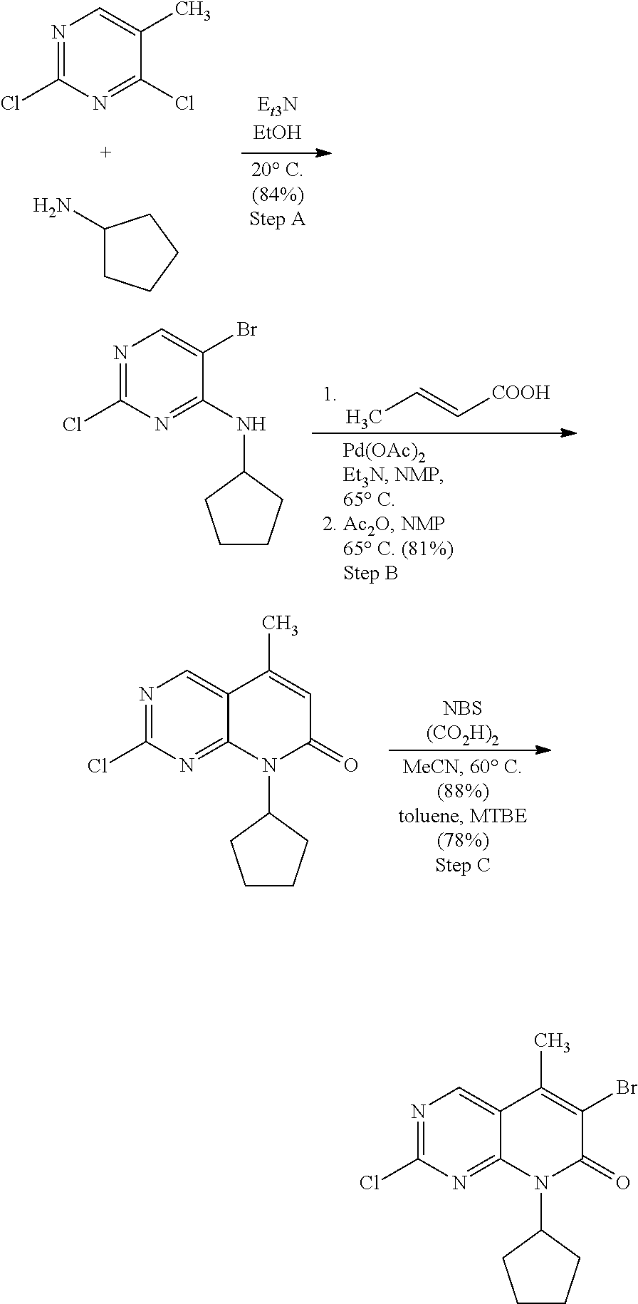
N1=C(Cl)N=C2C(=C1)C(C)=C(Br)C(=O)N2C1CCCC1.N1=C(Cl)N=C(Cl)C(C)=C1.C1(N)CCCC1.CC=C[COOH].N1=C(Cl)N=C(NC2CCCC2)C(Br)=C1.N1=C(Cl)N=C2C(=C1)C(C)=CC(=O)N2C1CCCC1
